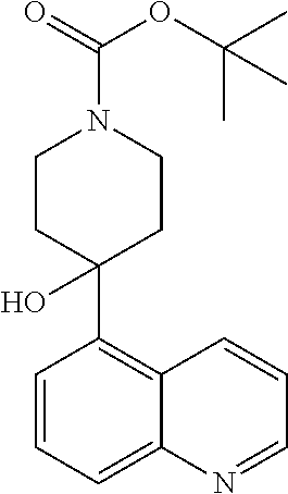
C1=CC=C2C(=C1C1(O)CCN(C(OC(C)(C)C)=O)CC1)C=CC=N2
